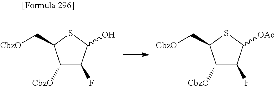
C1([CbzO])C(F)C(O)SC1C[CbzO].C1([CbzO])C(F)C([OAc])SC1C[CbzO]
